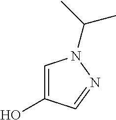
C1=C(O)C=NN1C(C)C
